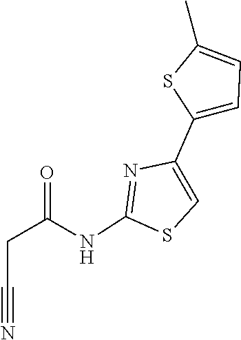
C1(C2=CC=C(C)S2)=CSC(NC(CC#N)=O)=N1
